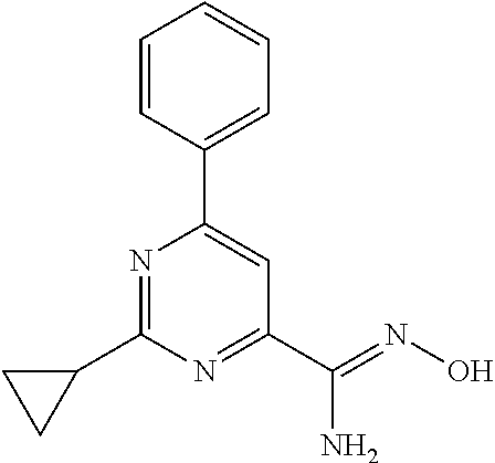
C1=CC(C2=CC(C(=NO)N)=NC(C3CC3)=N2)=CC=C1
